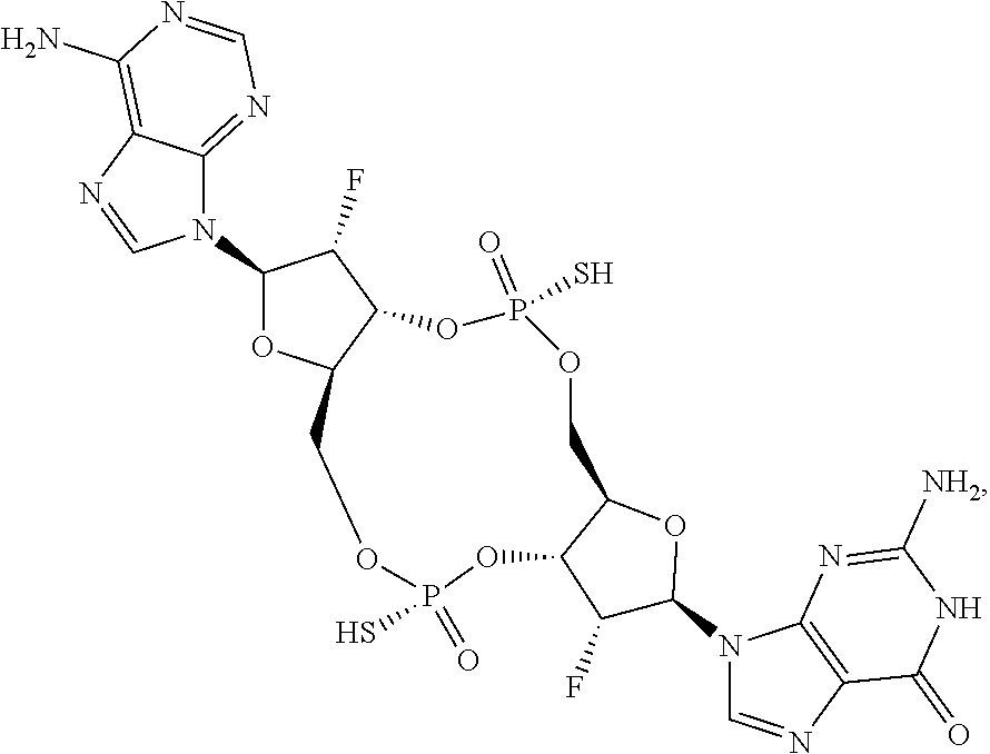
N1(C2OC3C(C2F)OP(S)(=O)OCC2OC(N4C=NC5=C4N=C([NH2])NC5=O)C(F)C2OP(=O)(S)OC3)C2=NC=NC(N)=C2N=C1
